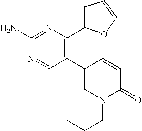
C1(N)=NC(C2=CC=CO2)=C(C2=CN(CCC)C(=O)C=C2)C=N1
